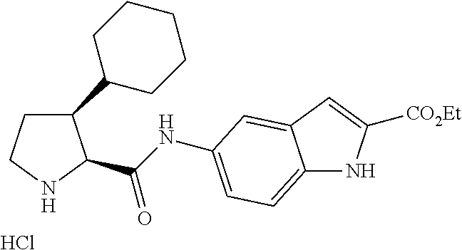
C1(C2CCCCC2)CCNC1C(NC1=CC=C2NC([CO2Et])=CC2=C1)=O.Cl
